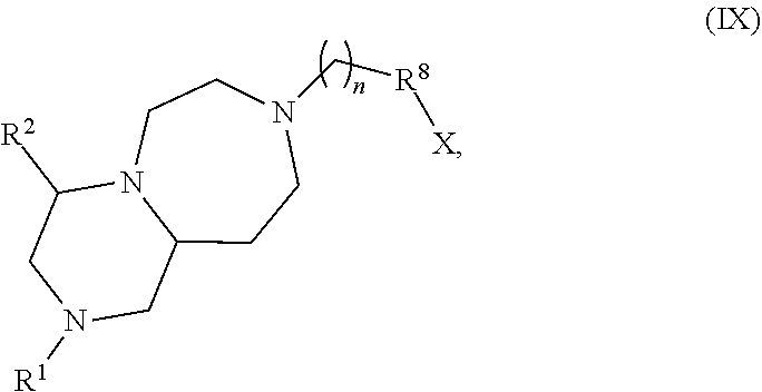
N1([R1])CC2N(CCN(C[R8][X])CC2)C([R2])C1
